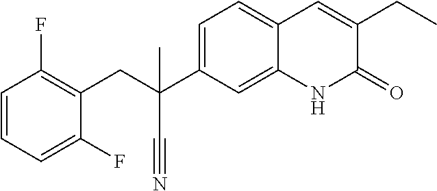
C(C1=C(F)C=CC=C1F)C(C#N)(C1=CC=C2C(=C1)NC(=O)C(CC)=C2)C
